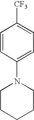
C1=CC(N2CCCCC2)=CC=C1[CF3]
